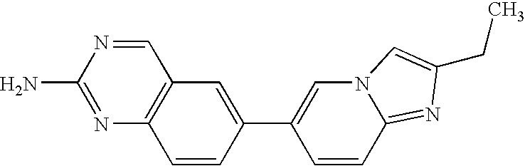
C1=NC(N)=NC2=C1C=C(C1=CN3C(=NC(CC)=C3)C=C1)C=C2
